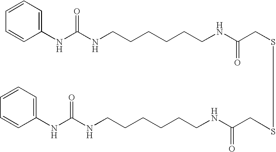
C1(NC(NCCCCCCNC(CSSCC(NCCCCCCNC(NC2=CC=CC=C2)=O)=O)=O)=O)=CC=CC=C1
